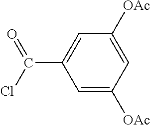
C(C1=CC([OAc])=CC([OAc])=C1)(Cl)=O
